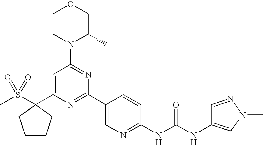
C1(C2(S(C)(=O)=O)CCCC2)=CC(N2C(C)COCC2)=NC(C2=CN=C(NC(=O)NC3=CN(C)N=C3)C=C2)=N1
